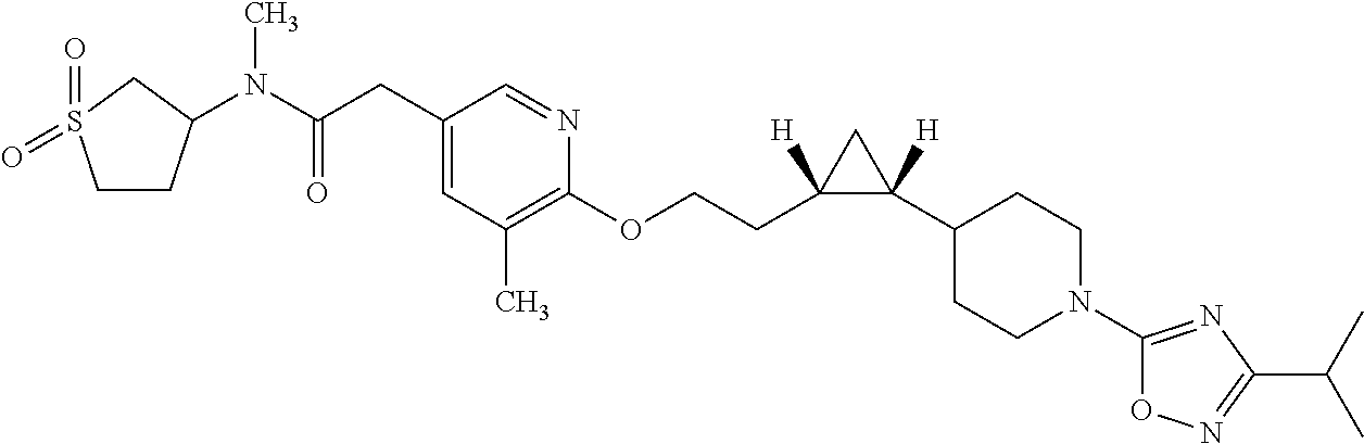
C1(CC(N(C)C2CCS(=O)(=O)C2)=O)=CC(C)=C(OCCC2([H])C([H])(C3CCN(C4=NC(C(C)C)=NO4)CC3)C2)N=C1
